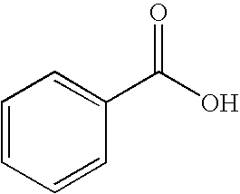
C1=CC=CC(C(O)=O)=C1
